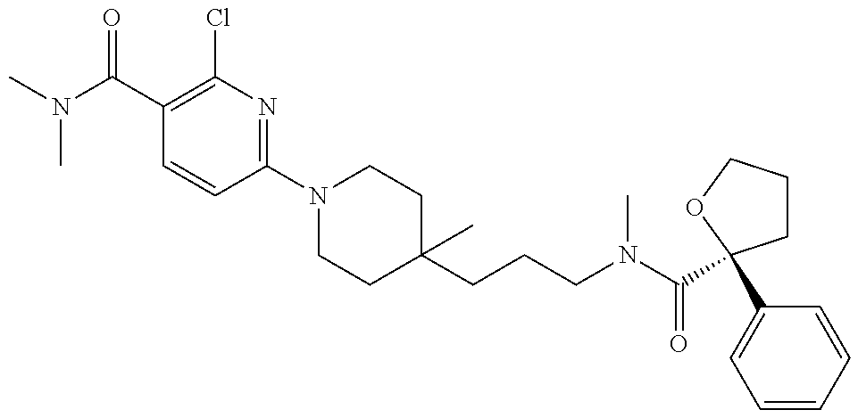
CN(C(C1=C(Cl)N=C(N2CCC(CCCN(C(=O)C3(C4=CC=CC=C4)CCCO3)C)(C)CC2)C=C1)=O)C
